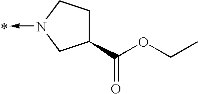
C1(C(OCC)=O)CCN(->C)C1
